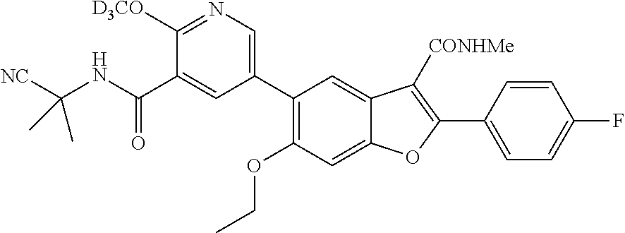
[NC]C(NC(C1=CC(C2=C(OCC)C=C3C(=C2)C([CONHMe])=C(C2=CC=C(F)C=C2)O3)=CN=C1[D3CO])=O)(C)C
